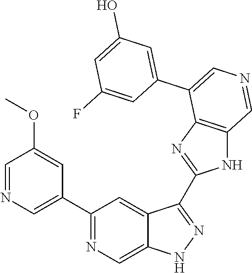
C1(C2=CN=CC(OC)=C2)=NC=C2C(=C1)C(C1=NC3=C(N1)C=NC=C3C1=CC(O)=CC(F)=C1)=NN2
